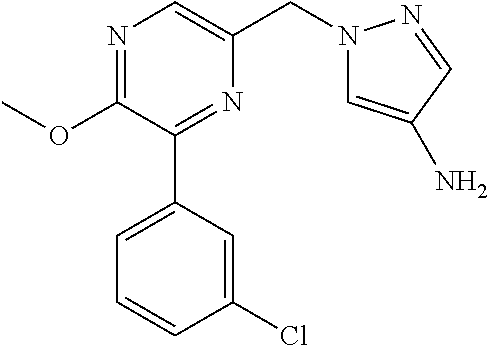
C1(OC)=NC=C(CN2C=C(N)C=N2)N=C1C1=CC=CC(Cl)=C1
